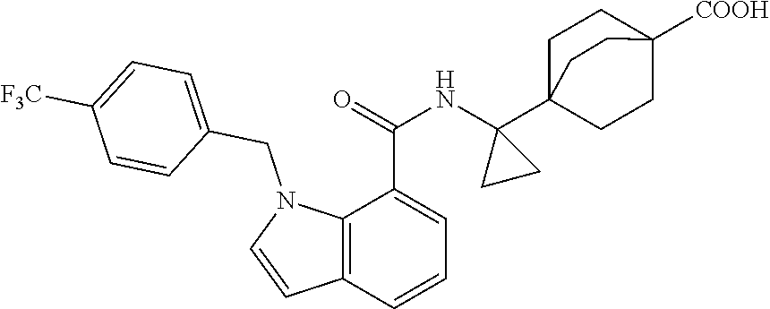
C1=CC2=C(C(C(=O)NC3(C45CCC([COOH])(CC4)CC5)CC3)=C1)N(CC1=CC=C([F3C])C=C1)C=C2
